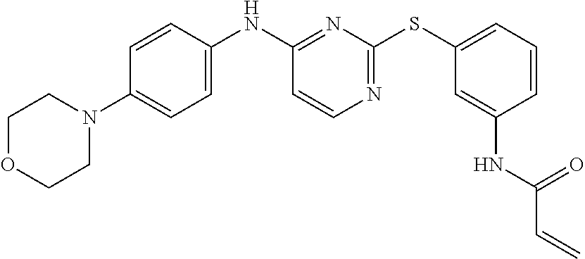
C1=CC(NC(C=C)=O)=CC(SC2=NC=CC(NC3=CC=C(N4CCOCC4)C=C3)=N2)=C1
